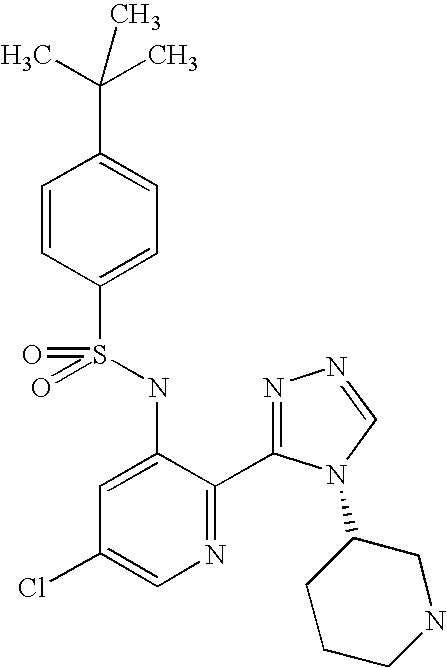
C1=CC(S(=O)(NC2=CC(Cl)=CN=C2C2=NN=CN2C2CCCNC2)=O)=CC=C1C(C)(C)C
